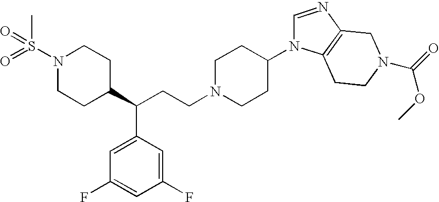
O=S(N1CCC(C(CCN2CCC(N3C=NC4=C3CCN(C(OC)=O)C4)CC2)C2=CC(F)=CC(F)=C2)CC1)(=O)C
